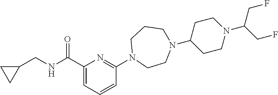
C1(C(NCC2CC2)=O)=CC=CC(N2CCN(C3CCN(C(CF)CF)CC3)CCC2)=N1
